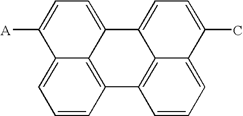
C1=CC2=C3C(=C1)C([A])=CC=C3C1=CC=C(C)C3=CC=CC2=C13
